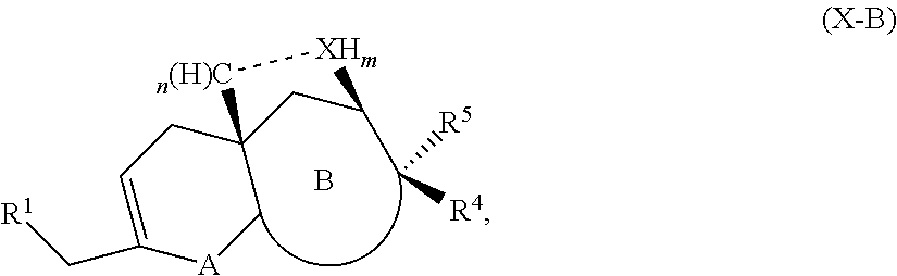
C1=C(C[R1])[A]CC2(C1)[n(H)C][XHm]C(C([R5])[R4])C2.B
